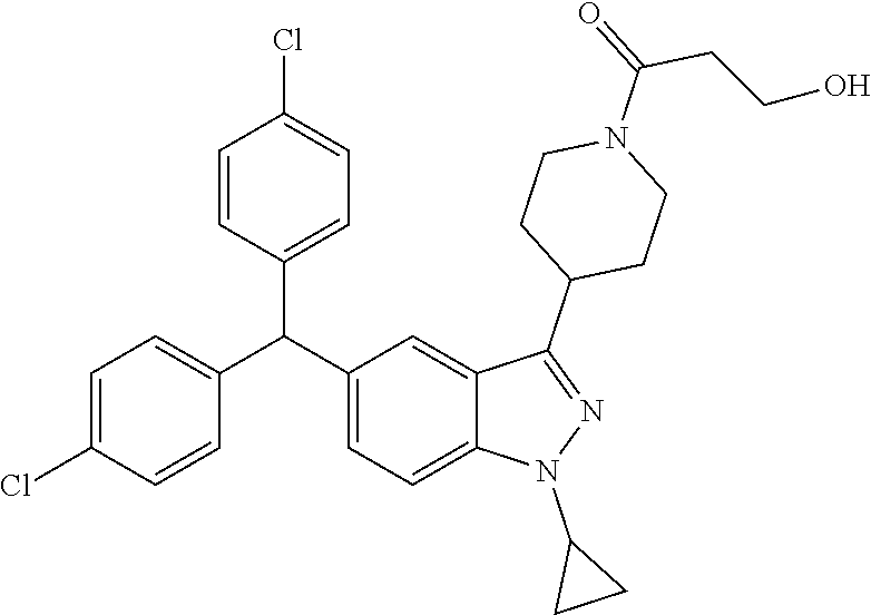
C1=C(Cl)C=CC(C(C2=CC=C3C(=C2)C(C2CCN(C(CCO)=O)CC2)=NN3C2CC2)C2=CC=C(Cl)C=C2)=C1
